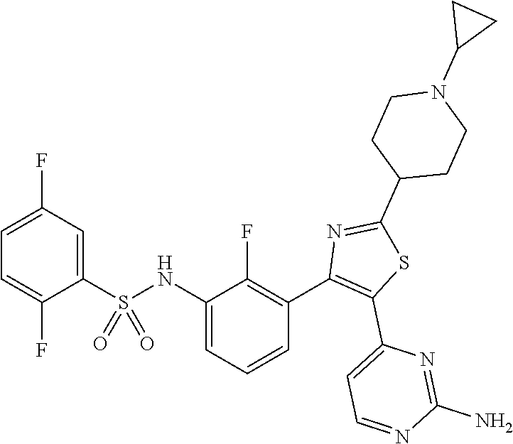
C1=C(F)C(S(NC2=CC=CC(C3=C(C4=CC=NC(N)=N4)SC(C4CCN(C5CC5)CC4)=N3)=C2F)(=O)=O)=CC(F)=C1
